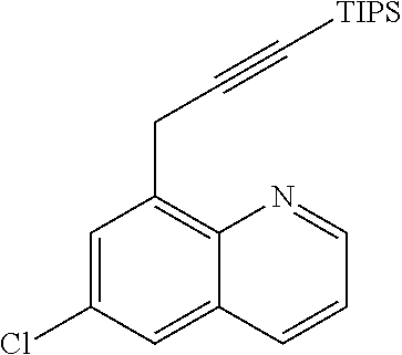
C1=C(Cl)C=C2C(=C1CC#C[TIPS])N=CC=C2
